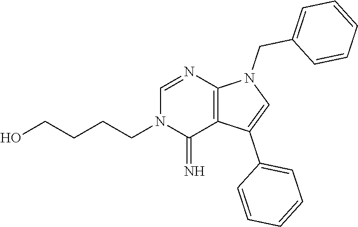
C1=C(C2=CC=CC=C2)C2=C(N1CC1=CC=CC=C1)N=CN(CCCCO)C2=N
